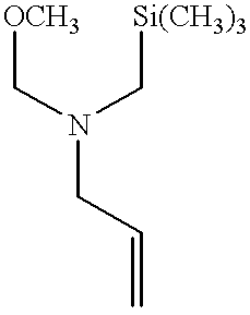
[OCH3]CN(C[Si(CH3)3])CC=C
